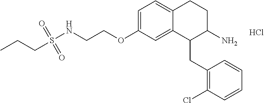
C1=C(OCCNS(=O)(=O)CCC)C=C2C(=C1)CCC(N)C2CC1=C(Cl)C=CC=C1.Cl
